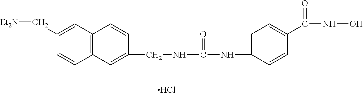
Cl.C12=C(C=C(C[Et2N])C=C1)C=CC(CNC(NC1=CC=C(C(NO)=O)C=C1)=O)=C2
